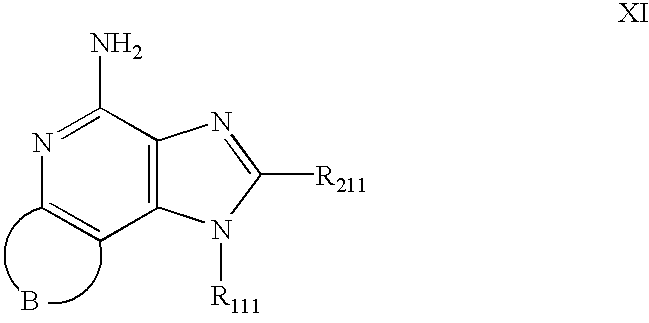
N1=C(N)C2=C(C=C1)N([R111])C([R211])=N2.B
